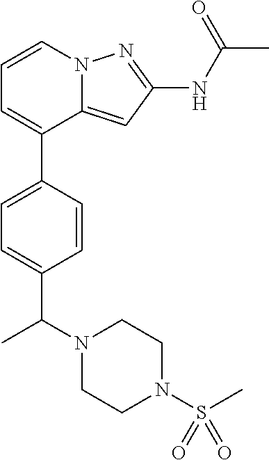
C12=CC(NC(C)=O)=NN1C=CC=C2C1=CC=C(C(N2CCN(S(C)(=O)=O)CC2)C)C=C1
